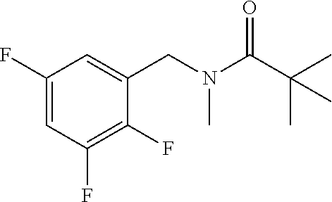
C1(F)=CC(F)=C(F)C(CN(C(C(C)(C)C)=O)C)=C1
